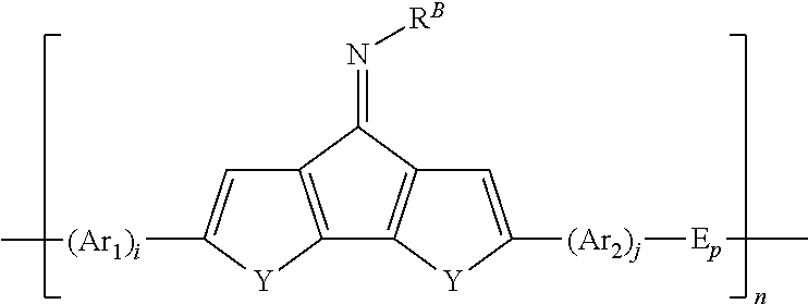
C12=C([Y]C([(Ar1)i]C)=C1)C1=C(C2=N[RB])C=C([(Ar2)j][Ep]C)[Y]1
